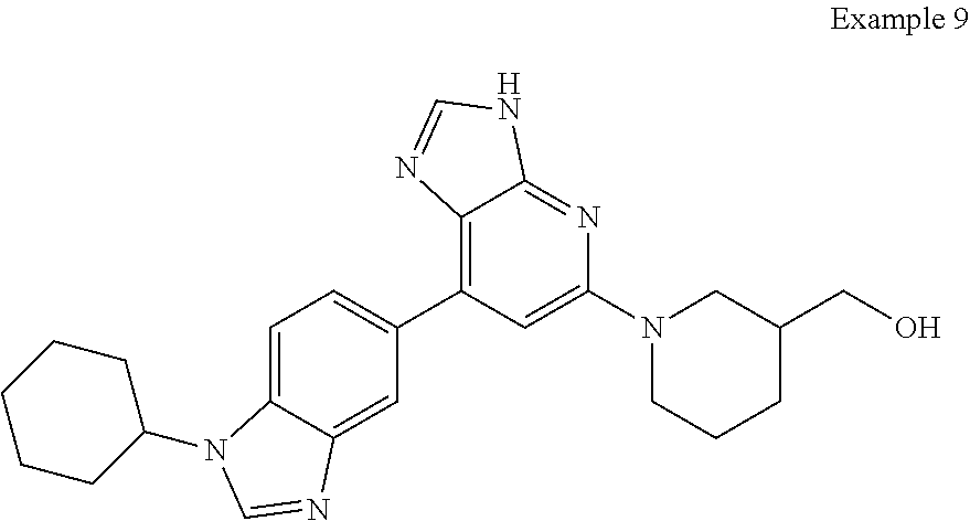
C12=C(C3=CC=C4C(=C3)N=CN4C3CCCCC3)C=C(N3CCCC(CO)C3)N=C1NC=N2
